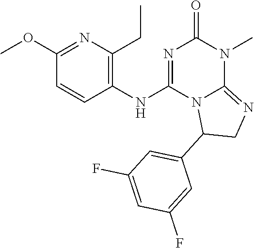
C1(OC)=NC(CC)=C(NC2=NC(=O)N(C)C3=NCC(C4=CC(F)=CC(F)=C4)N23)C=C1
